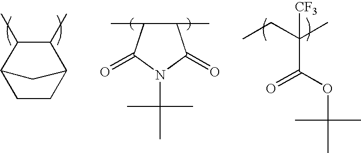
C1(C)C(C)C(=O)N(C(C)(C)C)C1=O.CCC(C)(C(OC(C)(C)C)=O)[CF3].C1CC2C(C)C(C)C1C2
